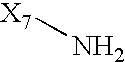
[X7]N
